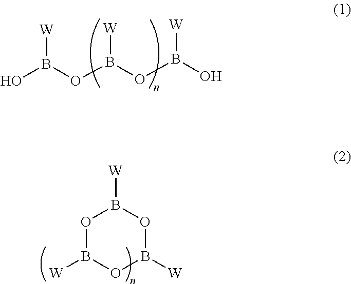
O1B([W])OB([W])OB1[W].OB(OB(OB(O)[W])[W])[W]
